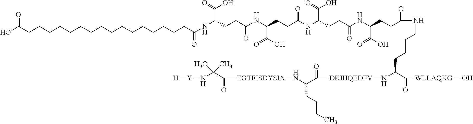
OC(CCCCCCCCCCCCCCCCC(=O)NC(CCC(NC(CCC(NC(CCC(NC(CCC(NCCCCC(C(=O)[WLLAQKG]O)N[DKIHQEDFV]C(C(N[EGTFISDYSIA]C(C(N[Y][H])(C)C)=O)CCCC)=O)=O)C(O)=O)=O)C(=O)O)=O)C(O)=O)=O)C(=O)O)=O
